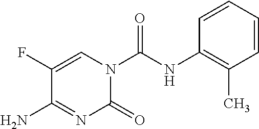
C1=C(F)C(N)=NC(=O)N1C(NC1=C(C)C=CC=C1)=O
